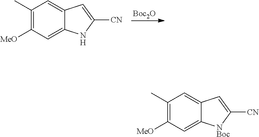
[Boc2O].C1(C)=C([MeO])C=C2C(=C1)C=C([CN])N2.C1(C)=C([MeO])C=C2C(=C1)C=C([CN])[NBoc]2
